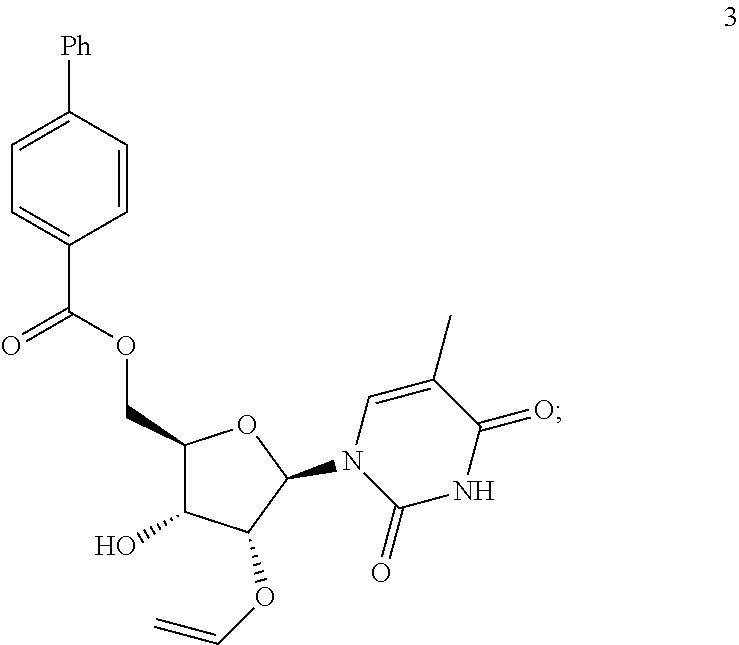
C1(COC(C2=CC=C([Ph])C=C2)=O)C(O)C(OC=C)C(N2C=C(C)C(=O)NC2=O)O1
